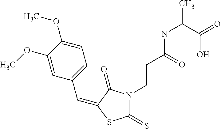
C(C1=CC=C(OC)C(OC)=C1)=C1C(=O)N(CCC(NC(C)C(=O)O)=O)C(=S)S1
